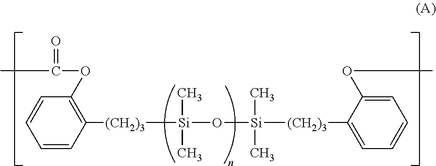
CC(OC1=C([(CH2)3][Si](O[Si]([(CH2)3]C2=CC=CC=C2OC)(C)C)(C)C)C=CC=C1)=O
